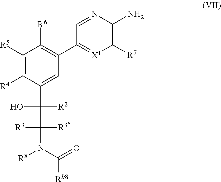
C1([R5])=C([R4])C(C(C(N(C(=O)[Rb8])[R8])([R3])[R3])([R2])O)=CC(C2=[X1]C([R7])=C(N)N=C2)=C1[R6]
